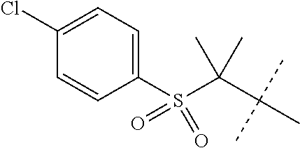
C1(S(C(C(C)(C)C)(C)C)(=O)=O)=CC=C(Cl)C=C1
